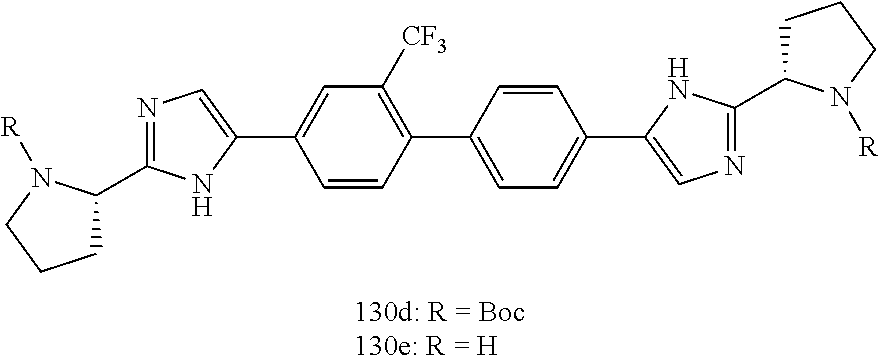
N1=C(C2CCCN2[R])NC(C2=CC([CF3])=C(C3=CC=C(C4=CN=C(C5CCCN5[R])N4)C=C3)C=C2)=C1
